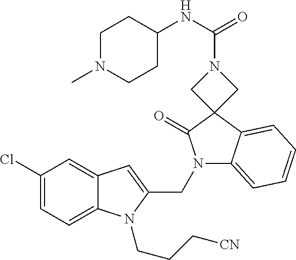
C1(Cl)=CC=C2C(=C1)C=C(CN1C3=CC=CC=C3C3(C1=O)CN(C(NC1CCN(C)CC1)=O)C3)N2CCC[CN]
